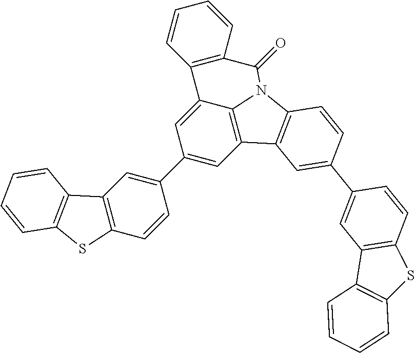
C1(C2=CC3=C(C=C2)SC2=C3C=CC=C2)=CC2=C3C(=C1)C1=C(C=CC=C1)C(=O)N3C1=C2C=C(C2=CC3=C(C=C2)SC2=C3C=CC=C2)C=C1
